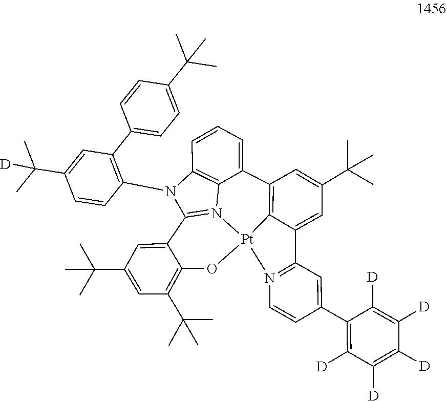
[Pt]123C4=C(C5=CC=CC6=C5N1=C(N6C1=C(C5=CC=C(C(C)(C)C)C=C5)C=C(C(C)(C)[D])C=C1)C1=CC(C(C)(C)C)=CC(C(C)(C)C)=C1O2)C=C(C(C)(C)C)C=C4C1=N3C=CC(C2=C([D])C([D])=C([D])C([D])=C2[D])=C1
